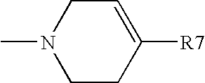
N1(C)CCC([R7])=CC1
